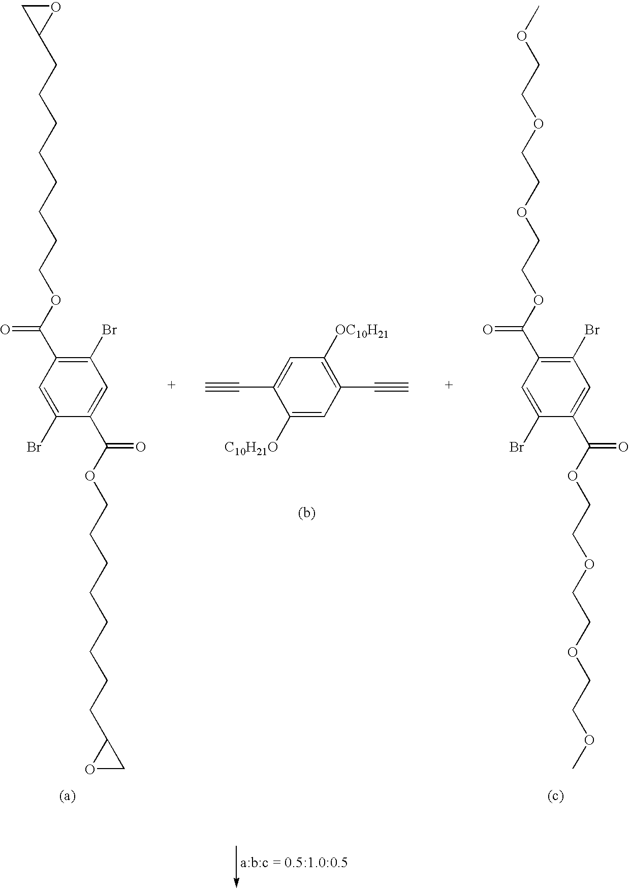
O(CCCCCCCCC1CO1)C(=O)C1=C(Br)C=C(C(OCCCCCCCCC2OC2)=O)C(Br)=C1.C1([C10H21O])=CC(C#C)=C([OC10H21])C=C1C#C.O(CCOCCOCCOC)C(=O)C1=C(Br)C=C(C(OCCOCCOCCOC)=O)C(Br)=C1
